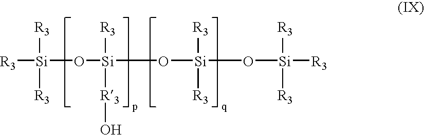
[R3][Si](O[Si](O[Si](O[Si]([R3])([R3])[R3])([R3])[R3])([R3])[R3]O)([R3])[R3]
